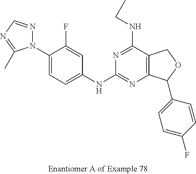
C1(N2N=CN=C2C)=CC=C(NC2=NC3=C(C(NCC)=N2)COC3C2=CC=C(F)C=C2)C=C1F
